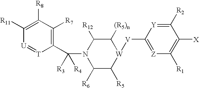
C1([R11])=C([R8])C([R7])=C(C(N2C([R6])C([R5])[W]([V]C3=[Z]C([R1])=C([X])C([R2])=[Y]3)C([(R5)n])C2[R12])([R3])[R4])[T]=[U]1
